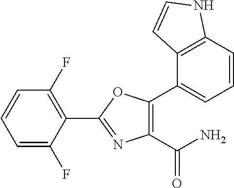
C1(C(N)=O)=C(C2=CC=CC3=C2C=CN3)OC(C2=C(F)C=CC=C2F)=N1
